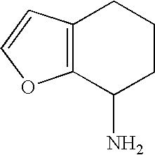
C12=C(CCCC1N)C=CO2
